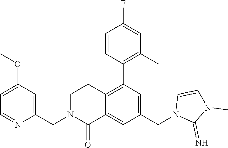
C1(OC)=CC=NC(CN2C(=O)C3=CC(CN4C(=N)N(C)C=C4)=CC(C4=C(C)C=C(F)C=C4)=C3CC2)=C1
